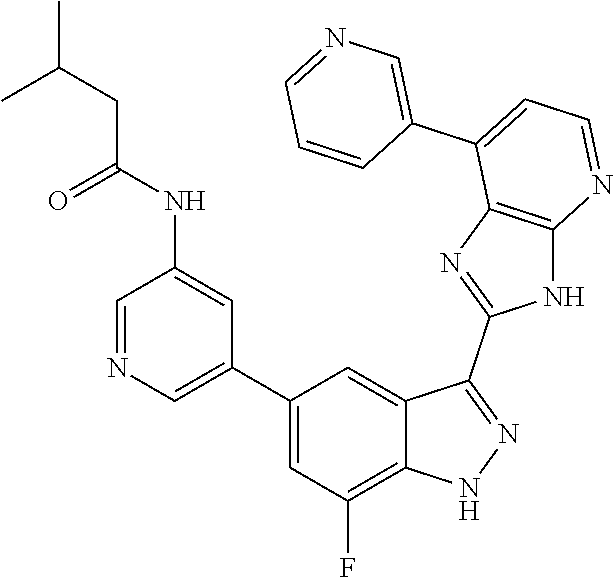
C1=NC=C(C2=CC(F)=C3C(=C2)C(C2=NC4=C(N2)N=CC=C4C2=CN=CC=C2)=NN3)C=C1NC(=O)CC(C)C
